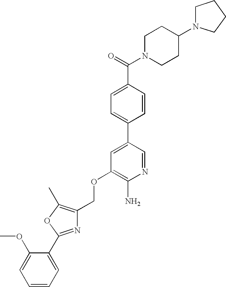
C(OC1=C(N)N=CC(C2=CC=C(C(=O)N3CCC(N4CCCC4)CC3)C=C2)=C1)C1=C(C)OC(C2=CC=CC=C2OC)=N1
